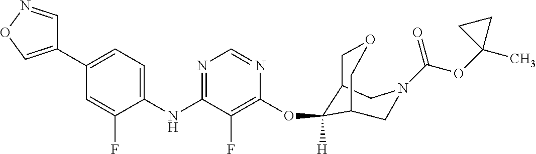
C1(NC2=NC=NC(OC3([H])C4COCC3CN(C(OC3(C)CC3)=O)C4)=C2F)=CC=C(C2=CON=C2)C=C1F
